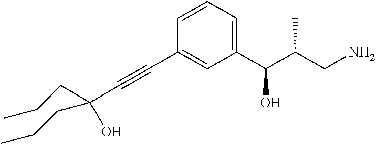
C1(C(C(CN)C)O)=CC=CC(C#CC(CCC)(CCC)O)=C1
